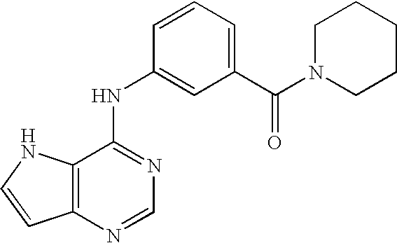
C12=C(N=CN=C1NC1=CC(C(=O)N3CCCCC3)=CC=C1)C=CN2
